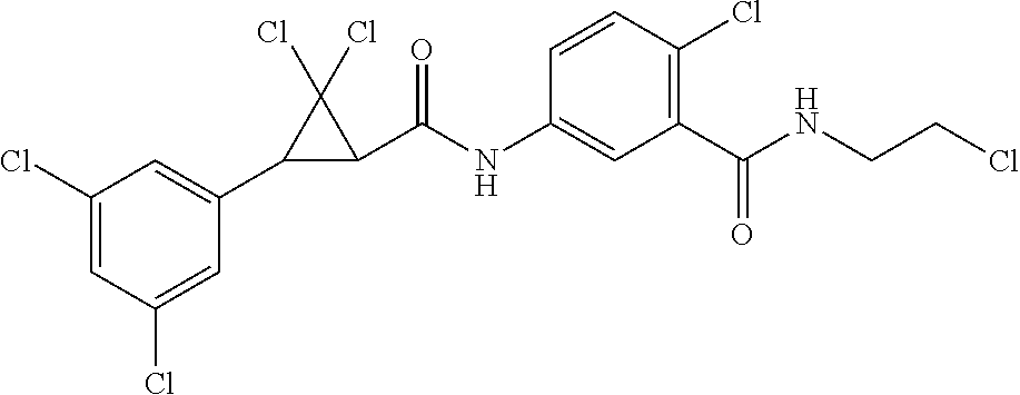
C1(Cl)=CC(Cl)=CC(C2C(C(NC3=CC(C(NCCCl)=O)=C(Cl)C=C3)=O)C2(Cl)Cl)=C1
